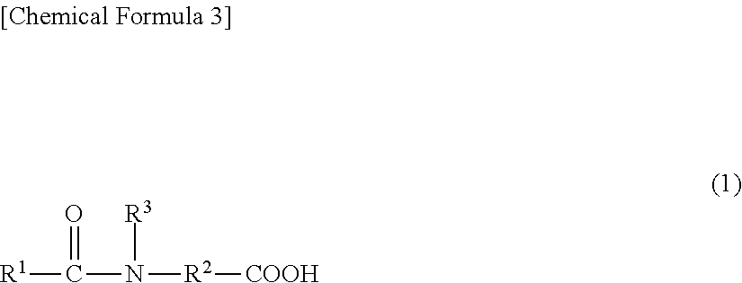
[R1]C(N([R2][COOH])[R3])=O
